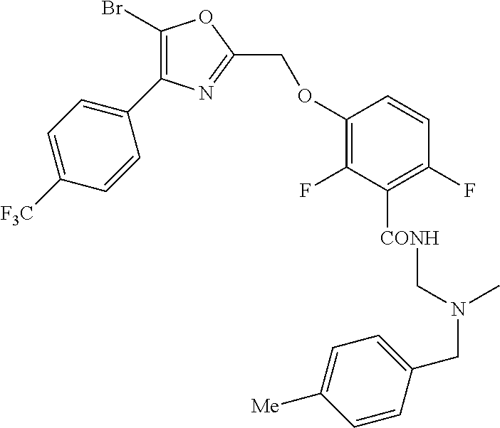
C1(Br)=C(C2=CC=C([F3C])C=C2)N=C(COC2=C(F)C([CONH]CN(C)CC3=CC=C([Me])C=C3)=C(F)C=C2)O1
